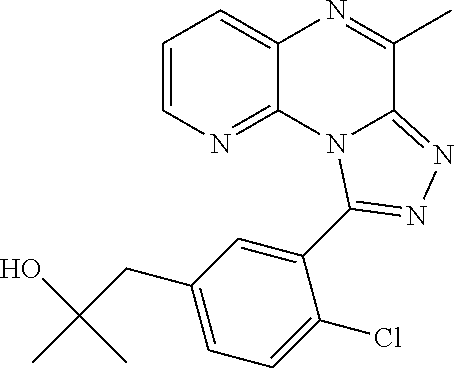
C1=CN=C2C(=C1)N=C(C)C1=NN=C(C3=CC(CC(C)(O)C)=CC=C3Cl)N21
